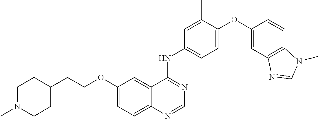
C12=CC=C(OCCC3CCN(C)CC3)C=C1C(NC1=CC=C(OC3=CC4=C(C=C3)N(C)C=N4)C(C)=C1)=NC=N2
